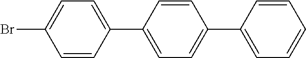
C1=CC(C2=CC=C(C3=CC=CC=C3)C=C2)=CC=C1Br
